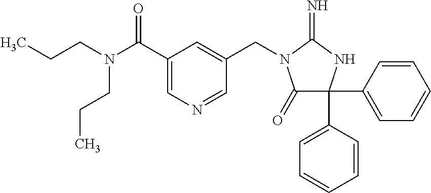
C1=CC(C2(C3=CC=CC=C3)C(=O)N(CC3=CC(C(N(CCC)CCC)=O)=CN=C3)C(=N)N2)=CC=C1
